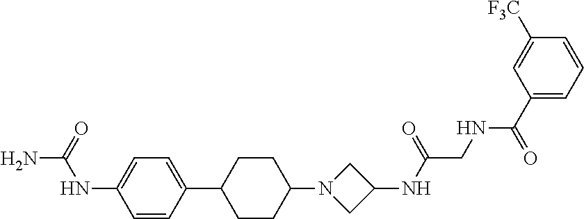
C1=CC(C2CCC(N3CC(NC(CNC(=O)C4=CC=CC([F3C])=C4)=O)C3)CC2)=CC=C1NC(N)=O
